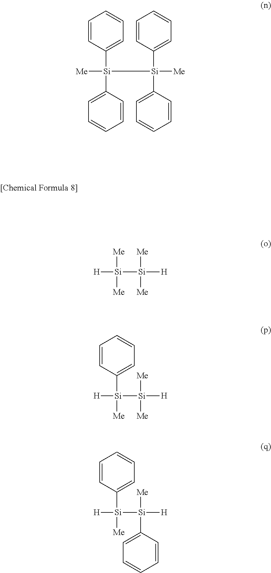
C1=CC([Si](C2=CC=CC=C2)([Me])[Si](C2=CC=CC=C2)(C2=CC=CC=C2)[Me])=CC=C1.[H][Si]([Me])([Me])[Si]([Me])([Me])[H].[H][Si](C1=CC=CC=C1)([Me])[Si]([Me])([Me])[H].[H][Si](C1=CC=CC=C1)([Me])[Si]([Me])(C1=CC=CC=C1)[H]
